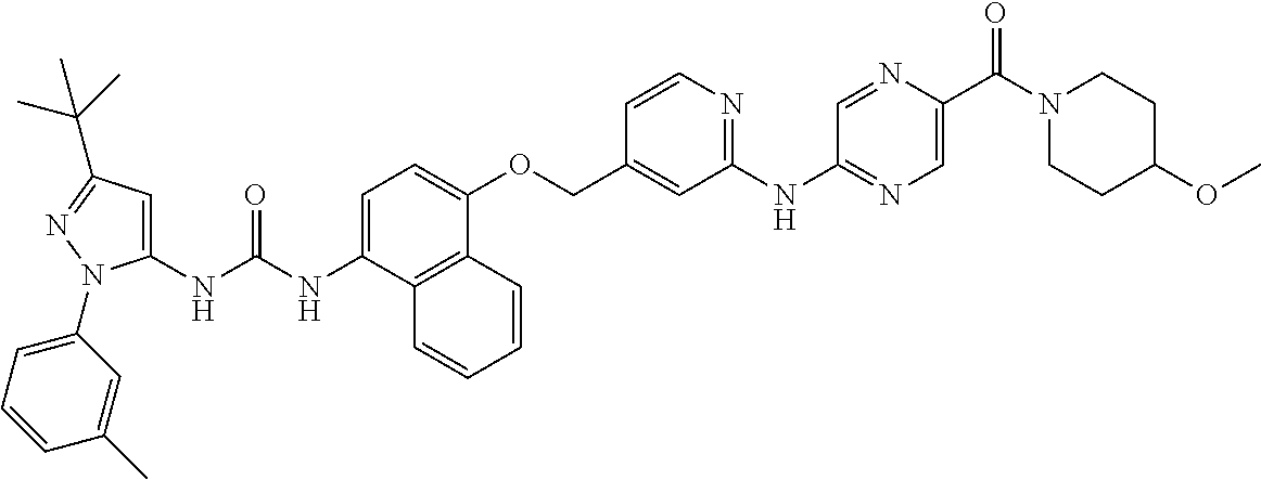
N(C(NC1=CC(C(C)(C)C)=NN1C1=CC=CC(C)=C1)=O)C1=CC=C(OCC2=CC(NC3=NC=C(C(N4CCC(OC)CC4)=O)N=C3)=NC=C2)C2=C1C=CC=C2
